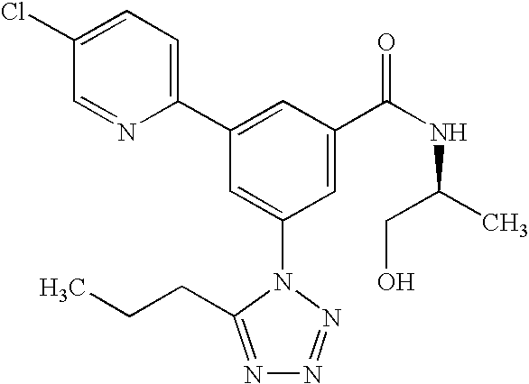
C1(C2=CC(C(NC(C)CO)=O)=CC(N3C(CCC)=NN=N3)=C2)=CC=C(Cl)C=N1
